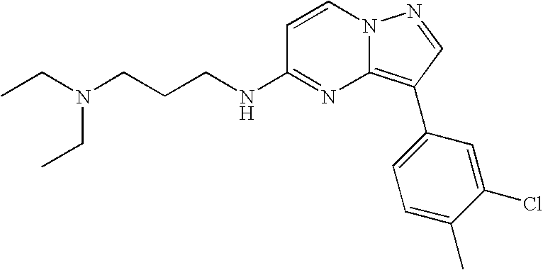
C(N(CCCNC1=NC2=C(C3=CC=C(C)C(Cl)=C3)C=NN2C=C1)CC)C
